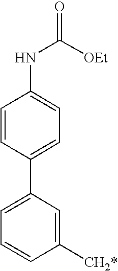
C1=CC(C2=CC=CC([CH2*])=C2)=CC=C1NC([OEt])=O
